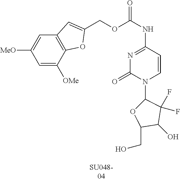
C1(NC(OCC2=CC3=C(O2)C([OMe])=CC([MeO])=C3)=O)=NC(=O)N(C2OC(CO)C(O)C2(F)F)C=C1
